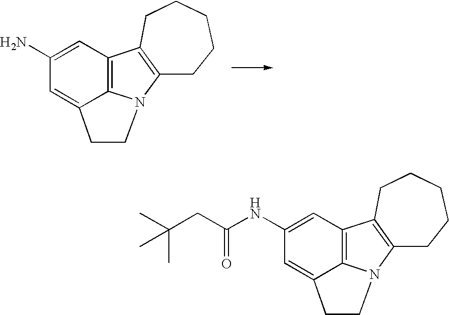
C12=C3C(=CC(N)=C1)CCN3C1=C2CCCCC1.C12=C3C(=CC(NC(CC(C)(C)C)=O)=C1)CCN3C1=C2CCCCC1
